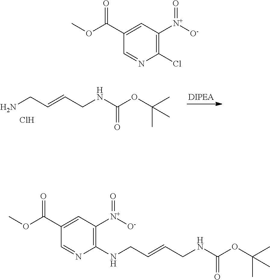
NCC=CCNC(OC(C)(C)C)=O.Cl.COC(C1=CC([N+]([O-])=O)=C(Cl)N=C1)=O.C(C=CCNC(OC(C)(C)C)=O)NC1=C([N+]([O-])=O)C=C(C(OC)=O)C=N1
